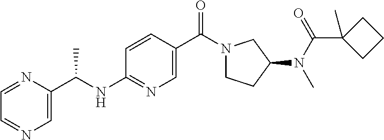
C1=NC(C(NC2=NC=C(C(N3CCC(N(C(=O)C4(C)CCC4)C)C3)=O)C=C2)C)=CN=C1
